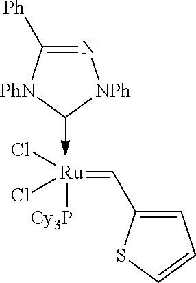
[Ru](=CC1=CC=CS1)(Cl)(Cl)[Cy3P].N1=C([Ph])[PhN]C[NPh]1
